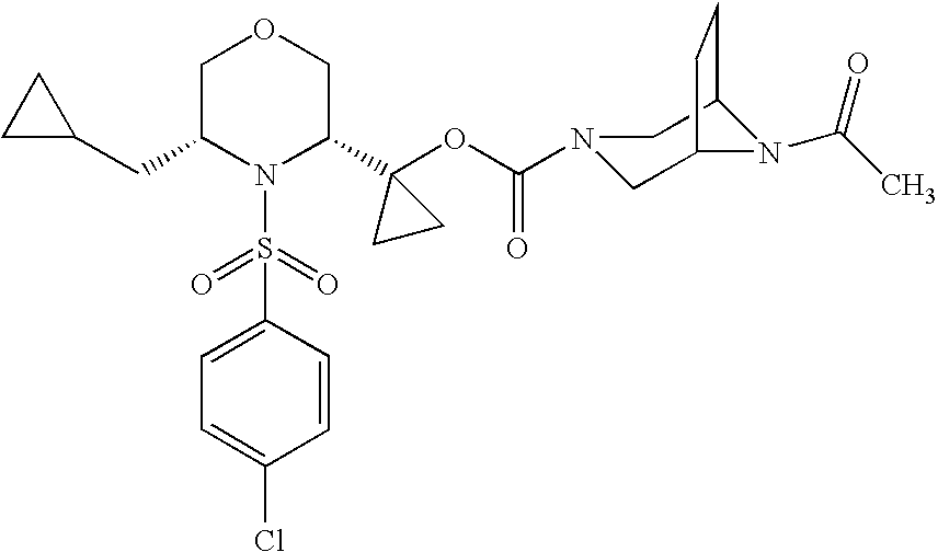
C1=C(S(=O)(=O)N2C(C3(OC(=O)N4CC5N(C(C)=O)C(C4)CC5)CC3)COCC2CC2CC2)C=CC(Cl)=C1
